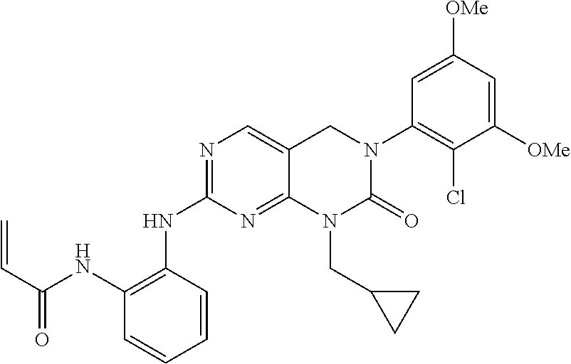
C1=C([OMe])C=C([OMe])C(Cl)=C1N1CC2=CN=C(NC3=C(NC(C=C)=O)C=CC=C3)N=C2N(CC2CC2)C1=O
